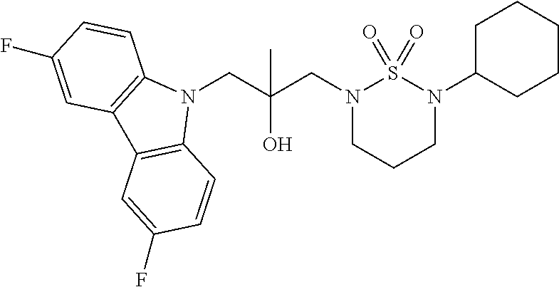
N1(CC(CN2CCCN(C3CCCCC3)S2(=O)=O)(O)C)C2=C(C3=C1C=CC(F)=C3)C=C(F)C=C2
